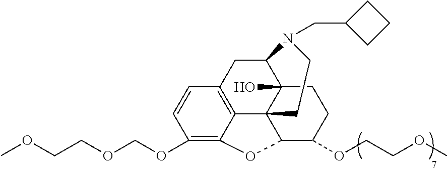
COCCOCOC1=C2C3=C(C=C1)CC1C4(O)C3(C(C(OCCOC)CC4)O2)CCN1CC1CCC1
